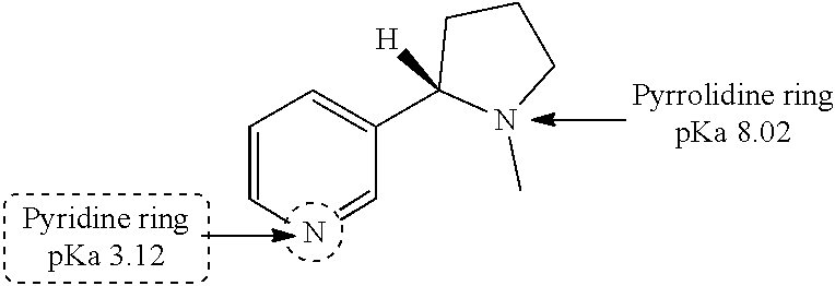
N.C(=C)C=C(C)C1([H])N(C)CCC1
